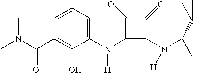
C(C1=C(O)C(N(C2=C(N([H])C(C(C)(C)C)C)C(=O)C2=O)[H])=CC=C1)(=O)N(C)C
